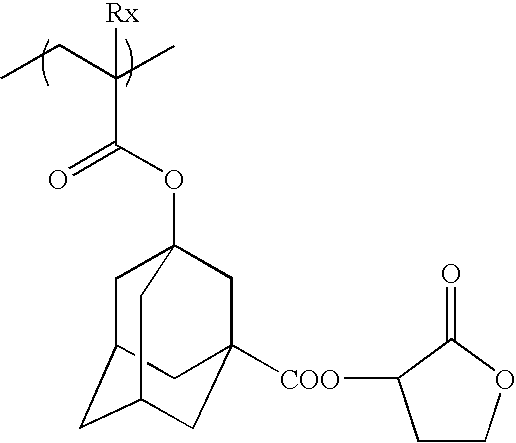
C(C(CC)(C)[Rx])(OC12CC3CC(CC([COO]C4CCOC4=O)(C1)C3)C2)=O
